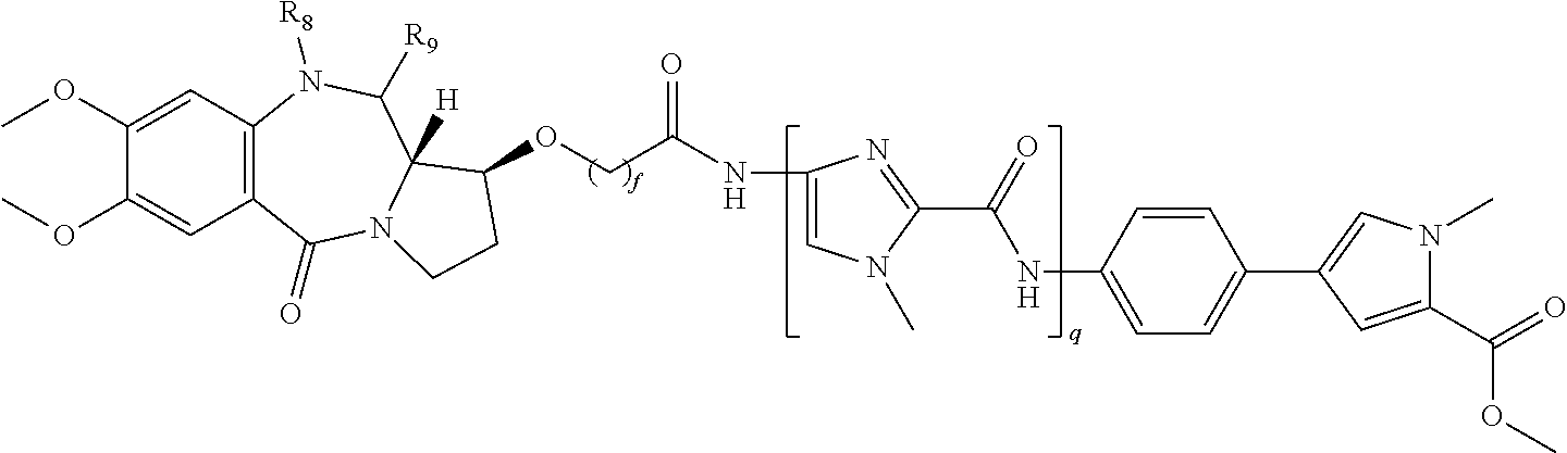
C12=C(C=C(OC)C(OC)=C1)N([R8])C([R9])C1([H])N(C2=O)CCC1OCC(NC1=CN(C)C(C(=O)NC2=CC=C(C3=CN(C)C(C(=O)OC)=C3)C=C2)=N1)=O
